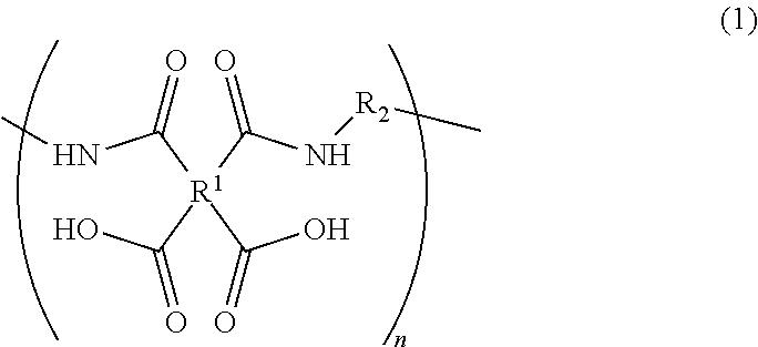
N(C([R1](C(O)=O)(C(O)=O)C(N[R2]C)=O)=O)C
